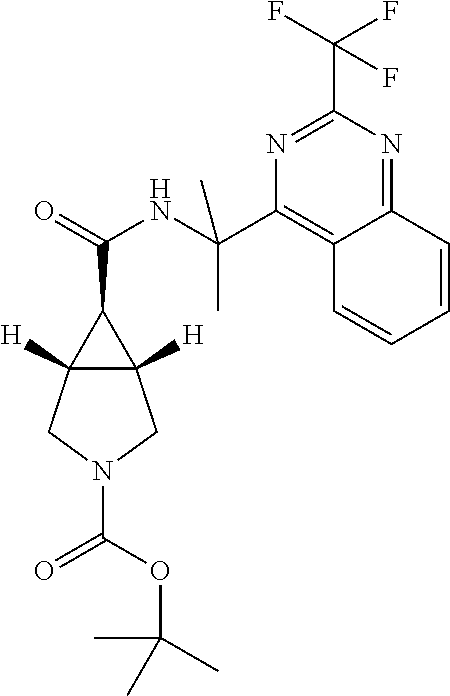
C12([H])C([H])(C1C(=O)NC(C1=C3C(=NC(C(F)(F)F)=N1)C=CC=C3)(C)C)CN(C(OC(C)(C)C)=O)C2
